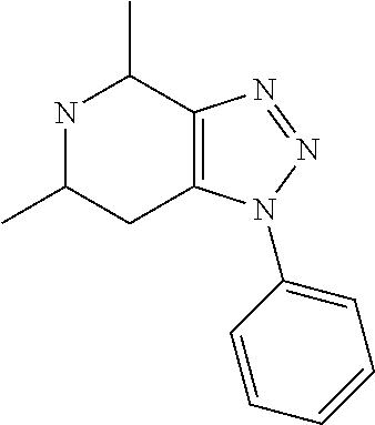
N1C(C)CC2=C(C1C)N=NN2C1=CC=CC=C1
